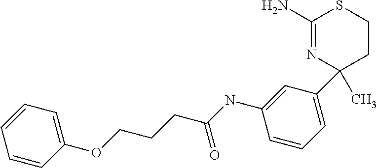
C1(C)(C2=CC=CC(NC(CCCOC3=CC=CC=C3)=O)=C2)CCSC(N)=N1
